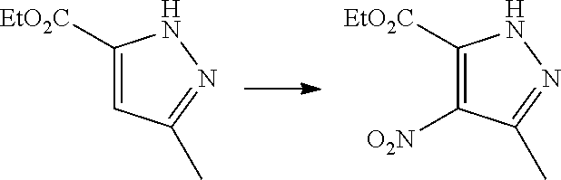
C1=C([EtO2C])NN=C1C.C1([O2N])=C([EtO2C])NN=C1C
